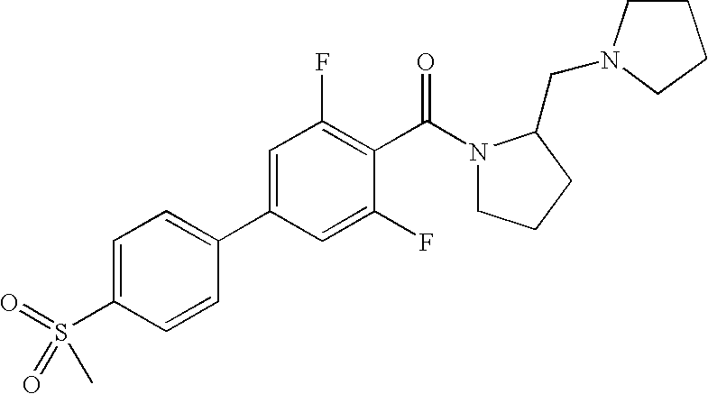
C1=C(S(=O)(=O)C)C=CC(C2=CC(F)=C(C(N3CCCC3CN3CCCC3)=O)C(F)=C2)=C1
